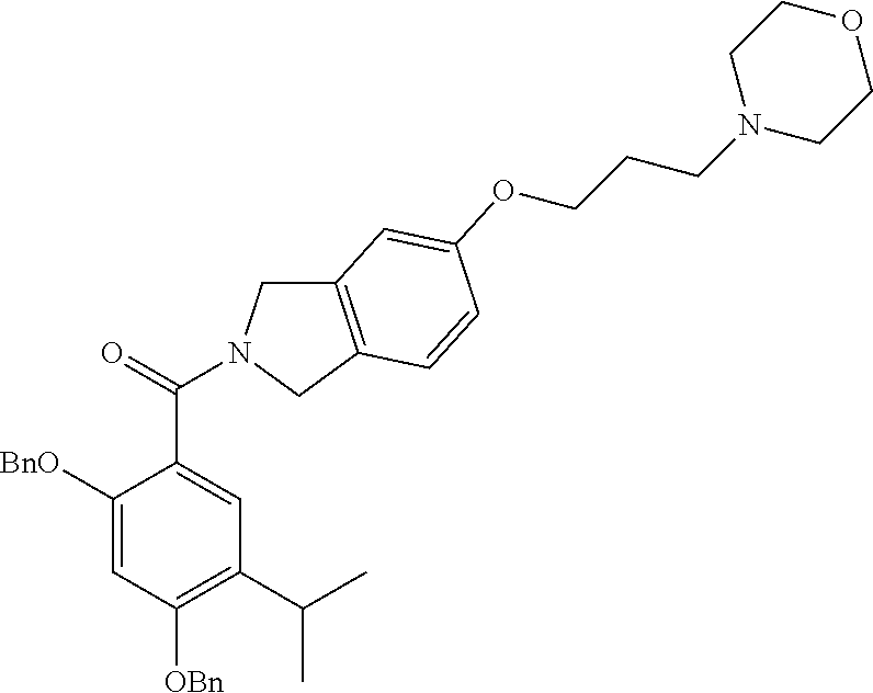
C1([BnO])=CC([OBn])=C(C(C)C)C=C1C(=O)N1CC2=C(C1)C=CC(OCCCN1CCOCC1)=C2
